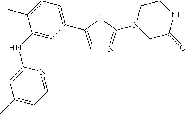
C1(NC2=CC(C3=CN=C(N4CC(=O)NCC4)O3)=CC=C2C)=CC(C)=CC=N1
